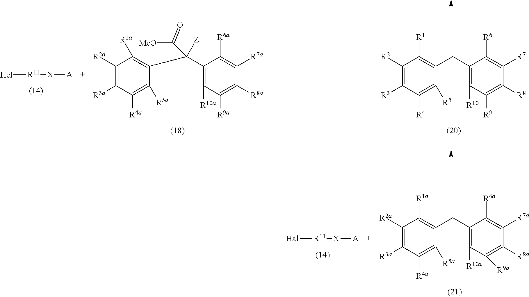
[Hel][R11][X][A].C1([R2a])=C([R3a])C([R4a])=C([R5a])C(C(C2=C([R10a])C([R9a])=C([R8a])C([R7a])=C2[R6a])([Z])C([MeO])=O)=C1[R1a].C1([R2])=C([R3])C([R4])=C([R5])C(CC2=C([R10])C([R9])=C([R8])C([R7])=C2[R6])=C1[R1].C1([R2a])=C([R3a])C([R4a])=C([R5a])C(CC2=C([R10a])C([R9a])=C([R8a])C([R7a])=C2[R6a])=C1[R1a].[Hal][R11][X][A]
